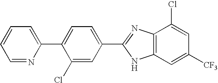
C1=NC(C2=CC=C(C3=NC4=C(C=C([CF3])C=C4Cl)N3)C=C2Cl)=CC=C1
